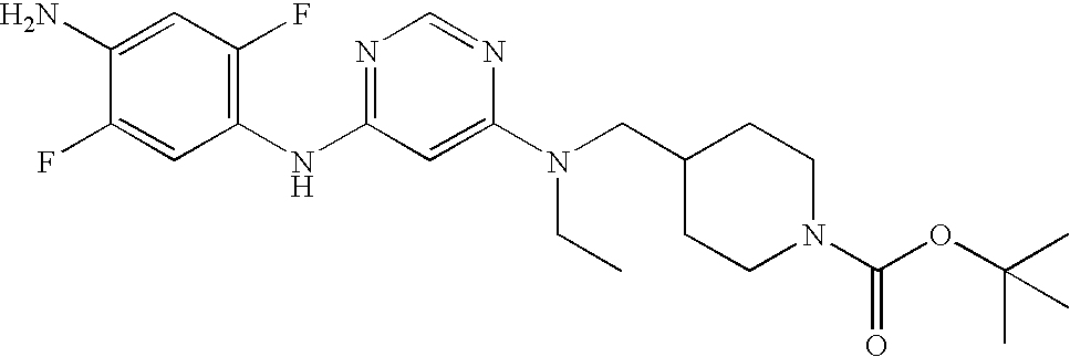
C1(N)=CC(F)=C(NC2=NC=NC(N(CC3CCN(C(OC(C)(C)C)=O)CC3)CC)=C2)C=C1F
